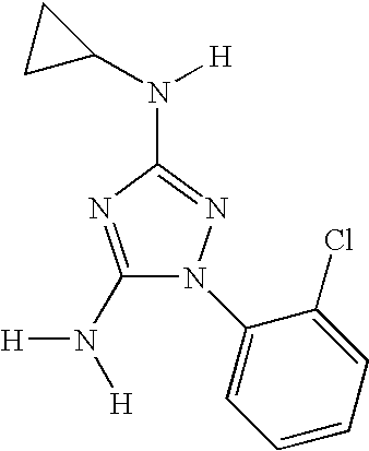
C1(N([H])[H])=NC(N(C2CC2)[H])=NN1C1=CC=CC=C1Cl
